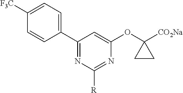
C1(C2=CC=C([F3C])C=C2)=NC([R])=NC(OC2([CO2Na])CC2)=C1
